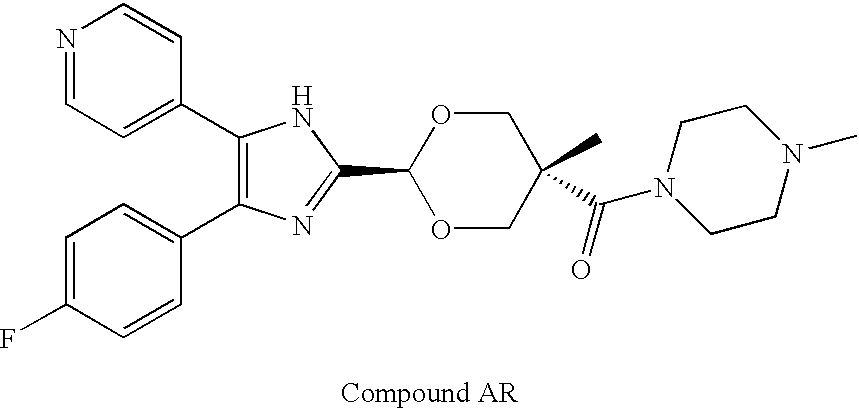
C1(C2=CC=NC=C2)=C(C2=CC=C(F)C=C2)N=C(C2OCC(C)(C(N3CCN(C)CC3)=O)CO2)N1
